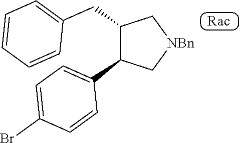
C1(CC2=CC=CC=C2)C(C2=CC=C(Br)C=C2)C[NBn]C1
